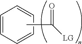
C1=CC=CC=C1.CC([LG])=O
